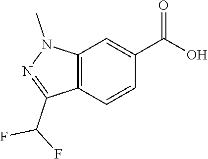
C(C1=CC2=C(C=C1)C(C(F)F)=NN2C)(O)=O
